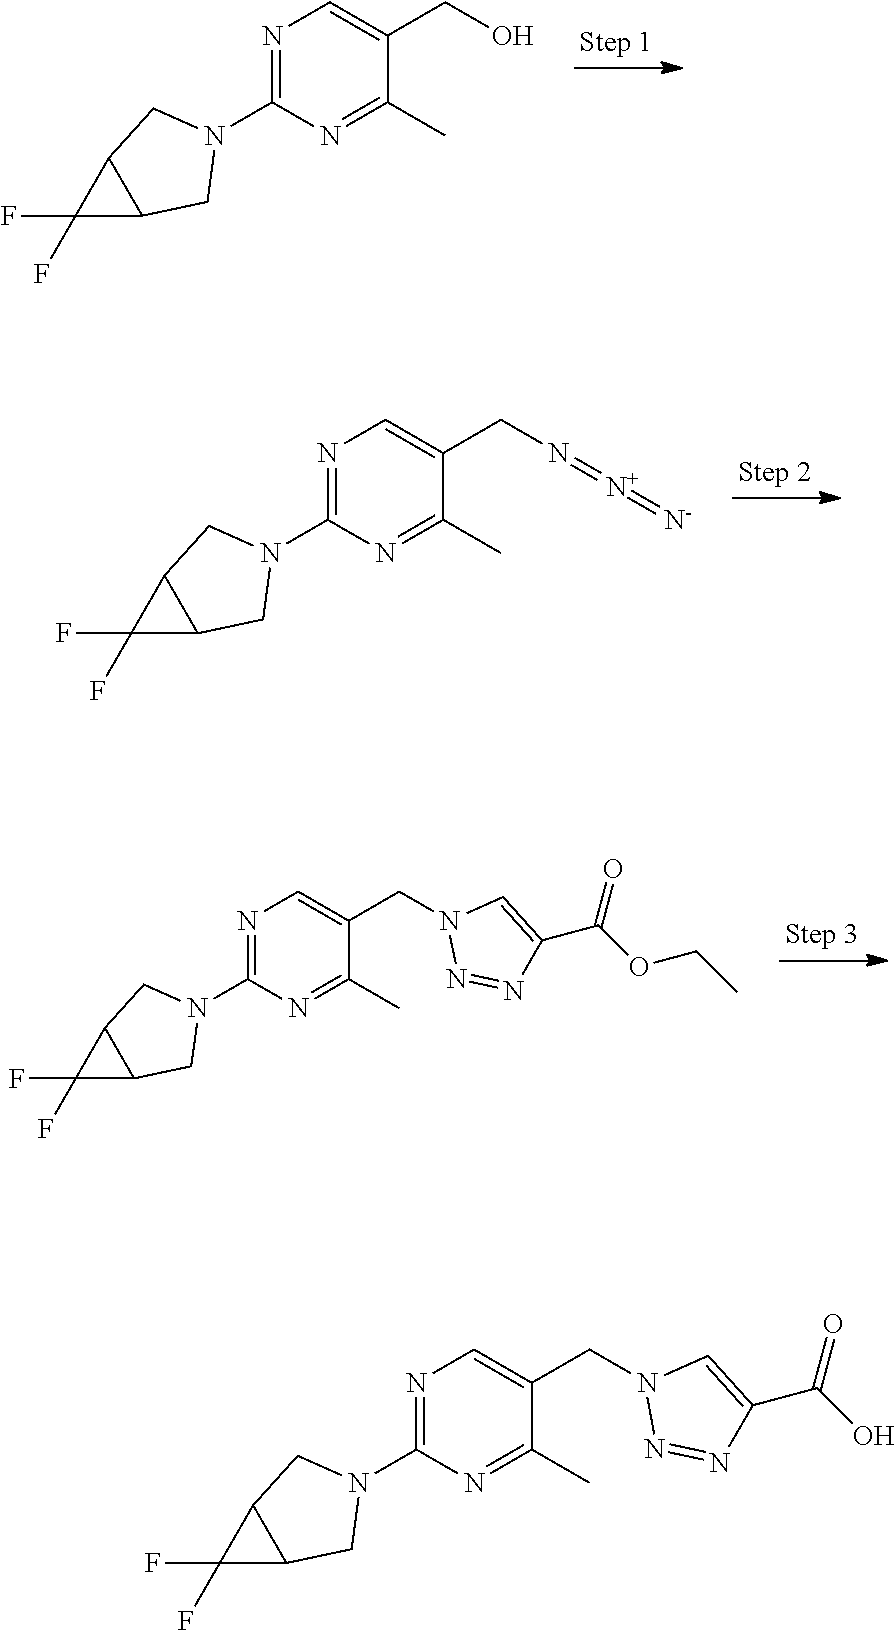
N1=C(N2CC3C(C2)C3(F)F)N=C(C)C(CO)=C1.N1=C(N2CC3C(C2)C3(F)F)N=C(C)C(CN2N=NC(C(=O)O)=C2)=C1.N1=C(N2CC3C(C2)C3(F)F)N=C(C)C(CN=[N+]=[N-])=C1.N1=C(N2CC3C(C2)C3(F)F)N=C(C)C(CN2N=NC(C(=O)OCC)=C2)=C1
